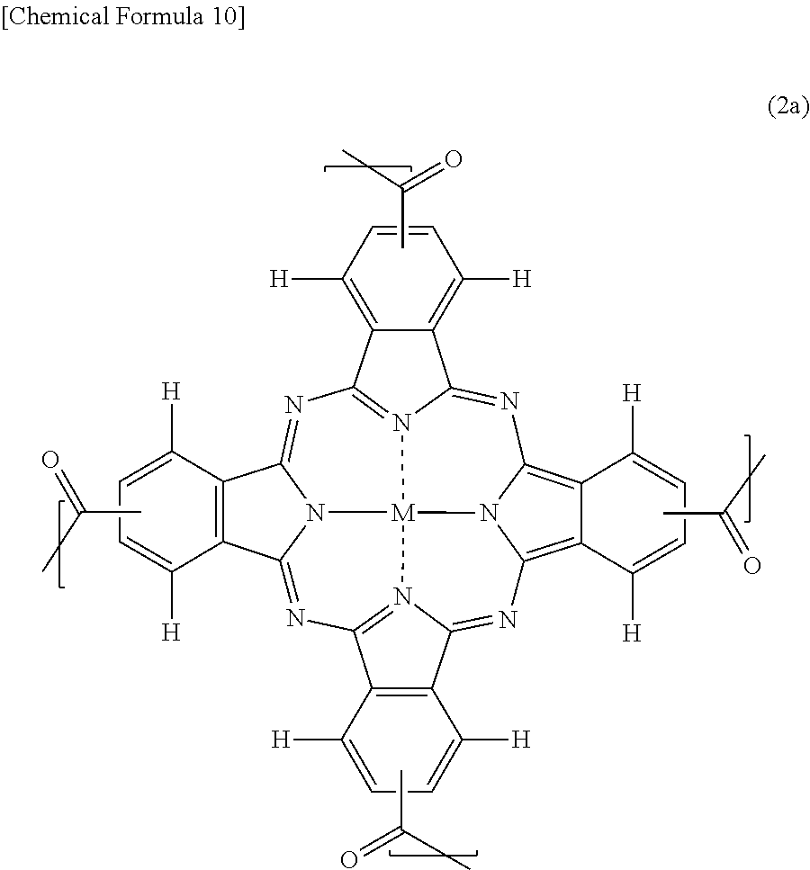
N1=C2N3=C(N=C4N5C(=NC6=N7C(=NC8=C9C(=C1N8[M]753)C([H])=CC=C9[H])C1=C6C([H])=CC=C1[H])C1=C4C([H])=CC=C1[H])C1=C([H])C=CC([H])=C21.CC(C)=O.CC(C)=O.CC(C)=O.CC(C)=O
